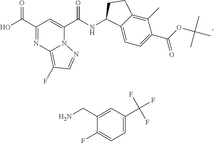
C(C1=NC2=C(F)C=NN2C(C(=O)NC2C3=CC=C(C(OC(C)(C)C)=O)C(C)=C3CC2)=C1)(=O)O.FC1=CC=C(C(F)(F)F)C=C1CN
